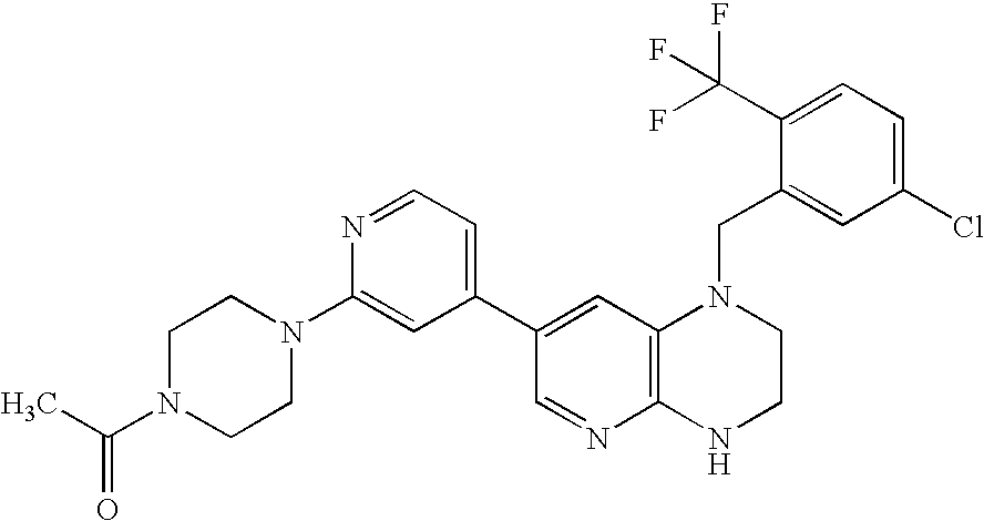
C1(C(F)(F)F)=CC=C(Cl)C=C1CN1C2=C(NCC1)N=CC(C1=CC=NC(N3CCN(C(C)=O)CC3)=C1)=C2
